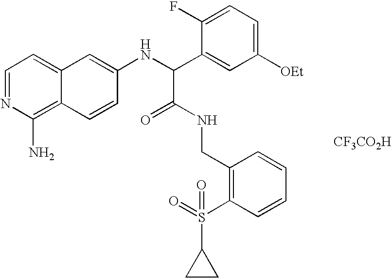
C1=NC(N)=C2C(=C1)C=C(NC(C1=CC([OEt])=CC=C1F)C(=O)NCC1=C(S(=O)(C3CC3)=O)C=CC=C1)C=C2.[CF3CO2H]
